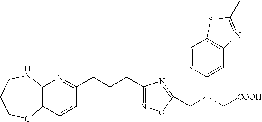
C1COC2=C(NC1)N=C(CCCC1=NOC(CC(C[COOH])C3=CC4=C(C=C3)SC(C)=N4)=N1)C=C2
